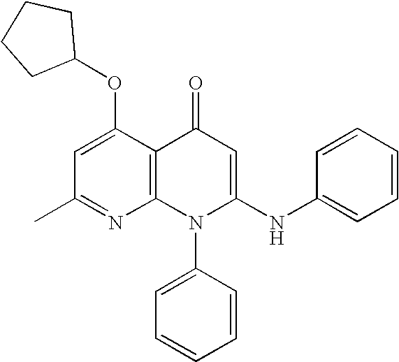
C1(C)=NC2=C(C(OC3CCCC3)=C1)C(=O)C=C(NC1=CC=CC=C1)N2C1=CC=CC=C1
